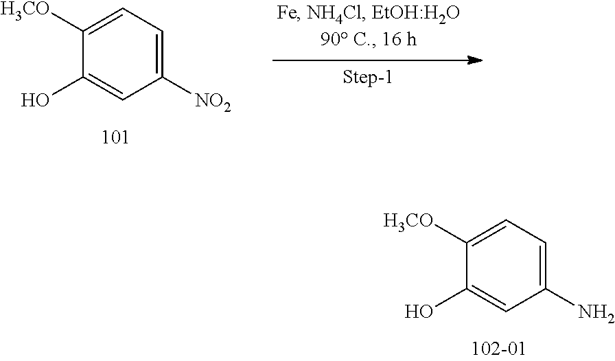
C1=C([H3CO])C(O)=CC(N)=C1.C1=C([H3CO])C(O)=CC([NO2])=C1
